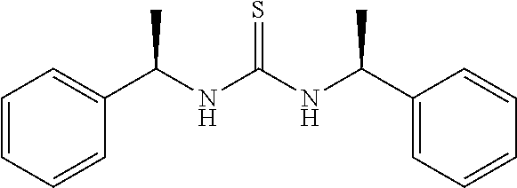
C1=CC=CC(C(NC(NC(C2=CC=CC=C2)C)=S)C)=C1
